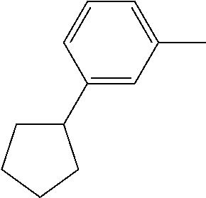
C1(C)=CC=CC(C2CCCC2)=C1
